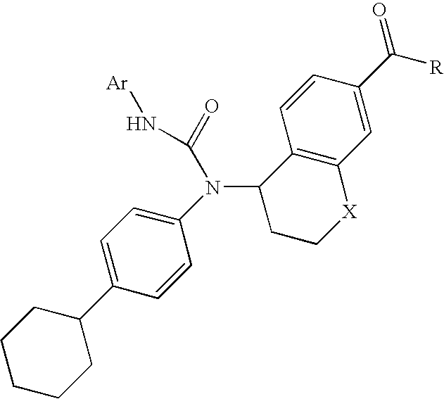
C1(N(C(=O)N[Ar])C2=CC=C(C3CCCCC3)C=C2)CC[X]C2=C1C=CC(C(=O)[R])=C2
